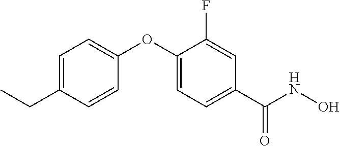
C1=C(CC)C=CC(OC2=CC=C(C(NO)=O)C=C2F)=C1
